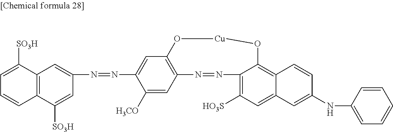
C12=C(C([SO3H])=CC(N=NC3=CC4=C(C=C3[H3CO])N=NC3=C([HO3S])C=C5C(=C3O[Cu]O4)C=CC(NC3=CC=CC=C3)=C5)=C1)C=CC=C2[SO3H]
